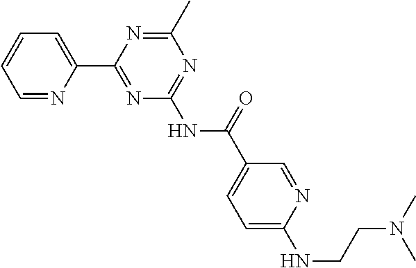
C1=NC(C2=NC(NC(C3=CC=C(NCCN(C)C)N=C3)=O)=NC(C)=N2)=CC=C1
